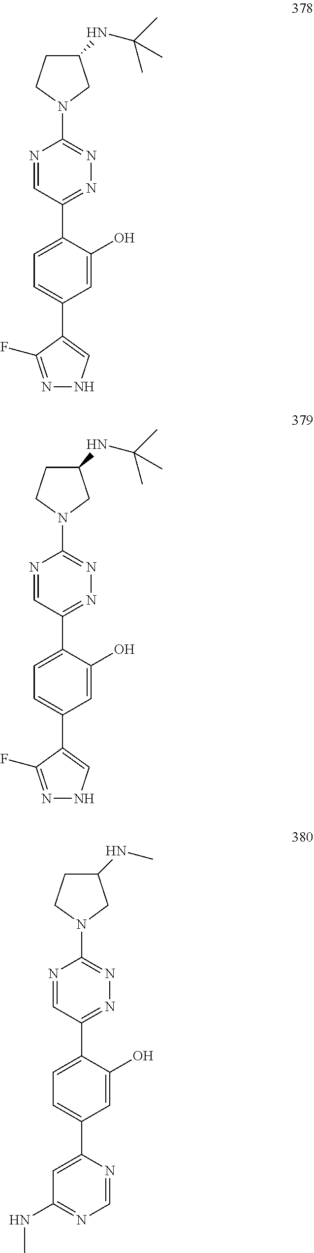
N1=C(C2=CC=C(C3=CNN=C3F)C=C2O)C=NC(N2CC(NC(C)(C)C)CC2)=N1.N1=C(C2=CC=C(C3=CNN=C3F)C=C2O)C=NC(N2CC(NC(C)(C)C)CC2)=N1.N1=C(C2=CC=C(C3=CC(NC)=NC=N3)C=C2O)C=NC(N2CC(NC)CC2)=N1
